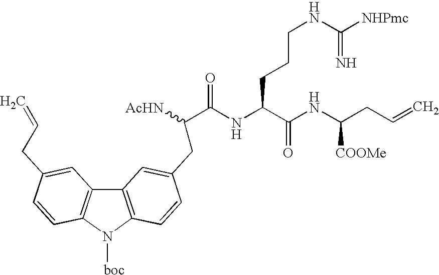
C12=C(N([boc])C3=C1C=C(CC=C)C=C3)C=CC(CC(C(NC(CCCNC(=N)[NHPmc])C(=O)NC([COOMe])CC=C)=O)[AcHN])=C2
